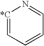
[*C]1=CC=CC=N1
